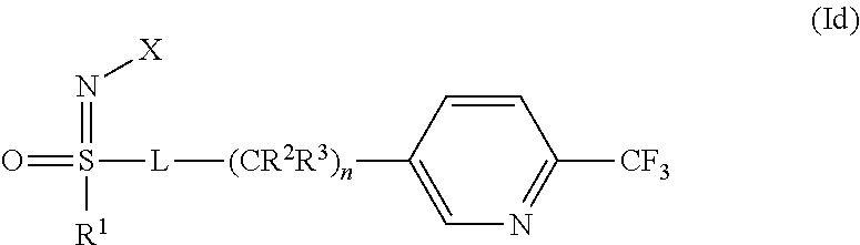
O=S([R1])(=N[X])[L][(CR2R3)n]C1=CN=C([CF3])C=C1
